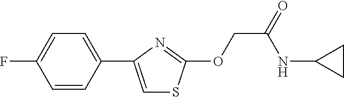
C1=CC(C2=CSC(OCC(=O)NC3CC3)=N2)=CC=C1F
